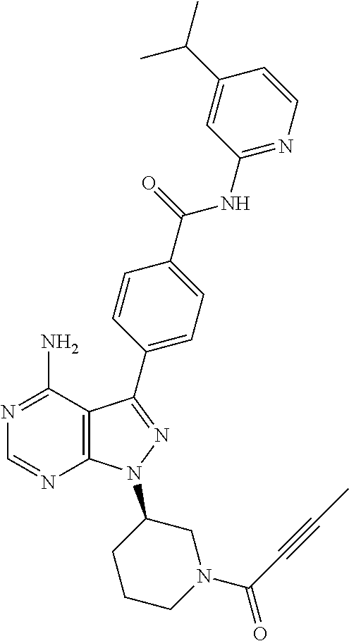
N1=C(N)C2=C(N=C1)N(C1CCCN(C(=O)C#CC)C1)N=C2C1=CC=C(C(=O)NC2=NC=CC(C(C)C)=C2)C=C1
